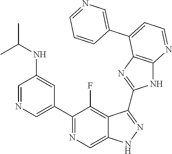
C1=NC=C(C2=NC=C3C(=C2F)C(C2=NC4=C(N2)N=CC=C4C2=CN=CC=C2)=NN3)C=C1NC(C)C
